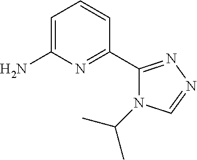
C1(C2=NN=CN2C(C)C)=NC(N)=CC=C1
